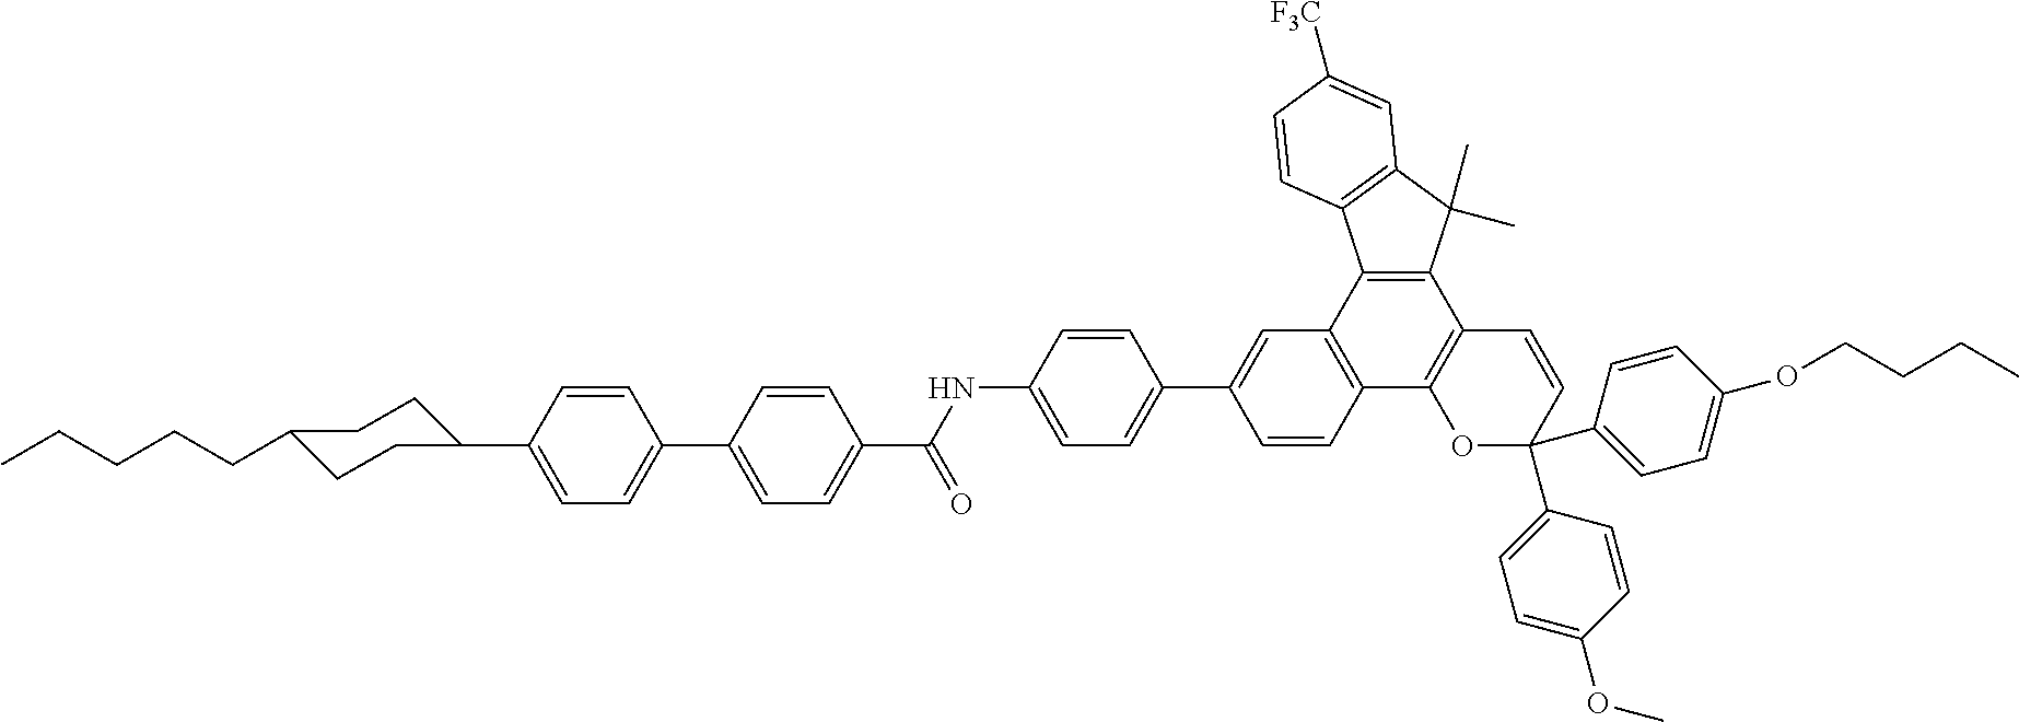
CCCCCC1CCC(C2=CC=C(C3=CC=C(C(=O)NC4=CC=C(C5=CC6=C(C=C5)C5=C(C7=C6C6=C(C7(C)C)C=C([F3C])C=C6)C=CC(C6=CC=C(OC)C=C6)(C6=CC=C(OCCCC)C=C6)O5)C=C4)C=C3)C=C2)CC1
